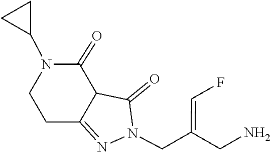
C1CC2=NN(CC(CN)=CF)C(=O)C2C(=O)N1C1CC1
